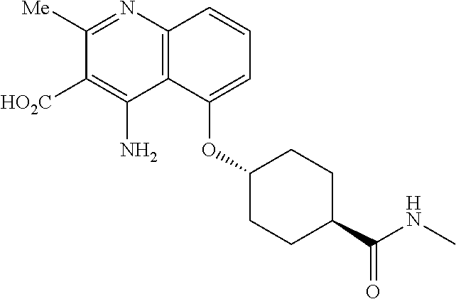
N1=C([Me])C([HO2C])=C(N)C2=C1C=CC=C2OC1CCC(C(NC)=O)CC1
